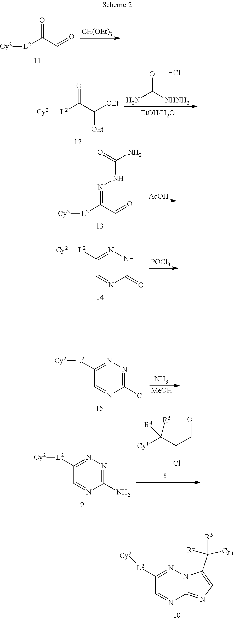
[AcOH].[L2](C(C=O)=NNC(N)=O)[Cy2].[L2](C(C=O)=O)[Cy2].[CH(OEt)3].[Cy2][L2]C1=NNC(=O)N=C1.[POCl3].N.[Cy2][L2]C1=NN=C(Cl)N=C1.[MeOH].[Cy2][L2]C1=NN=C(N)N=C1.[Cy1]C(C(C=O)Cl)([R5])[R4].C1=NC2=NC=C(C([R4])([Cy1])[R5])N2N=C1[L2][Cy2].NC([NHNH2])O.[L2](C(C([OEt])[OEt])=O)[Cy2].Cl
